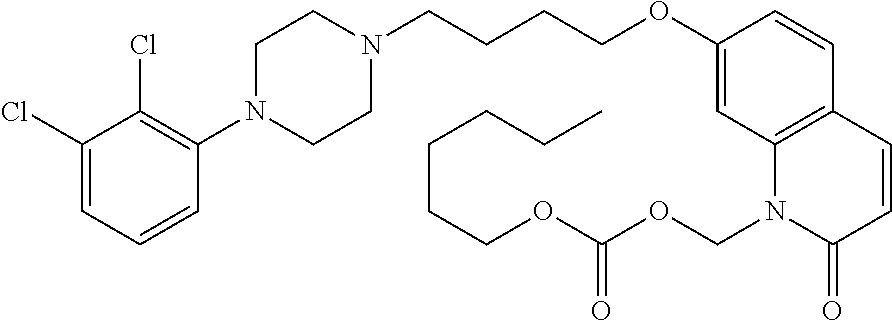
C1(Cl)=CC=CC(N2CCN(CCCCOC3=CC4=C(C=C3)C=CC(=O)N4COC(OCCCCCC)=O)CC2)=C1Cl
